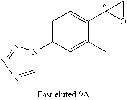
C1=C(C)C(C2OC2)=CC=C1N1C=NN=N1.*
